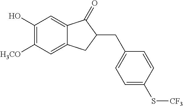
C1(O)=C([H3CO])C=C2C(=C1)C(=O)C(CC1=CC=C(S[CF3])C=C1)C2
